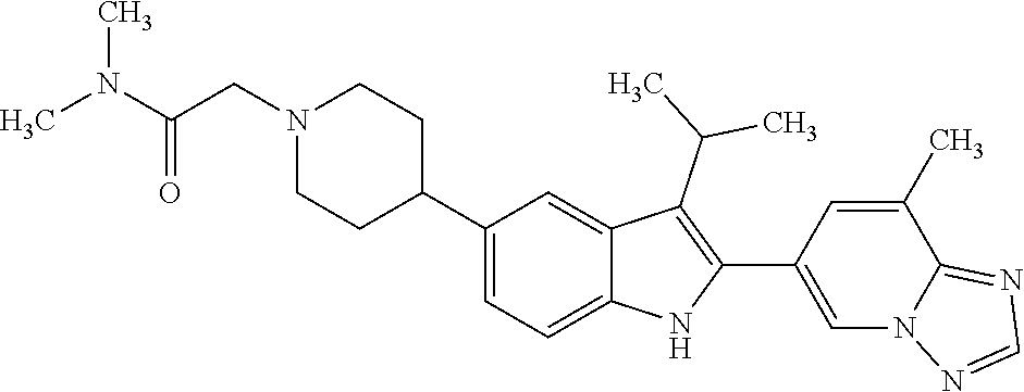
C(CN1CCC(C2=CC=C3C(=C2)C(C(C)C)=C(C2=CN4C(=NC=N4)C(C)=C2)N3)CC1)(N(C)C)=O
